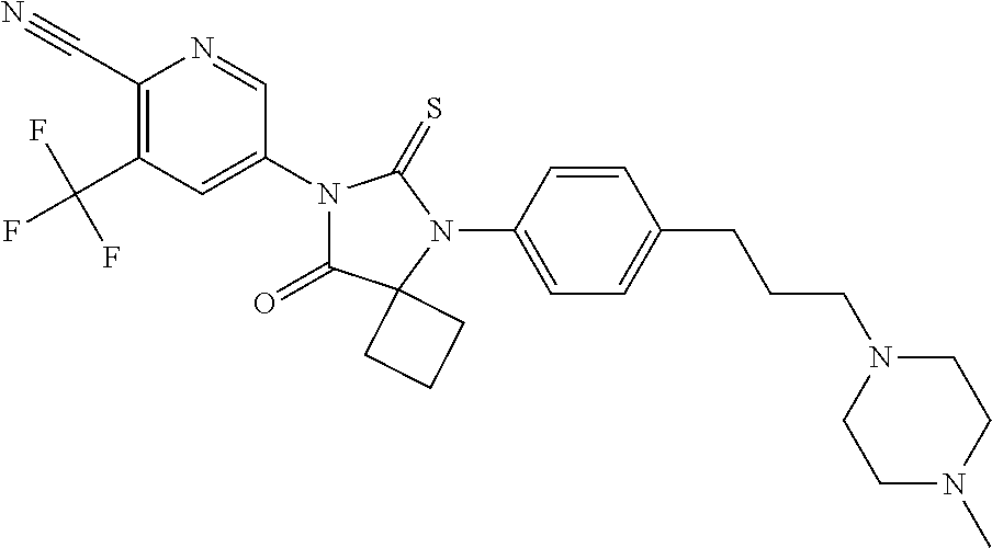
C1(C#N)=C(C(F)(F)F)C=C(N2C(=O)C3(N(C4=CC=C(CCCN5CCN(C)CC5)C=C4)C2=S)CCC3)C=N1
